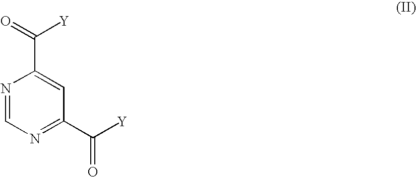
N1=CN=C(C([Y])=O)C=C1C(=O)[Y]
